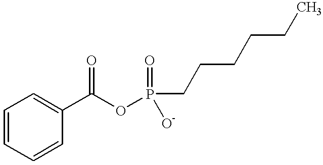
C1=CC=CC(C(OP(CCCCCC)(=O)[O-])=O)=C1
